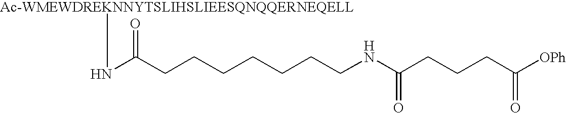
N(C(CCCCCCCNC(CCCC([OPh])=O)=O)=O)[Ac-WMEWDREKNNYTSLIHSLIEESQNQQERNEQELL]
